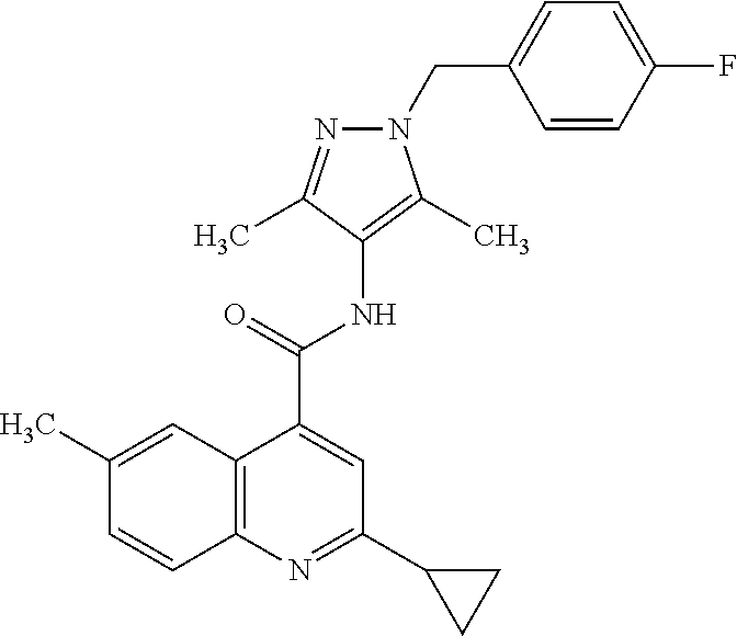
C12=C(C=C(C)C=C1)C(C(NC1=C(C)N(CC3=CC=C(F)C=C3)N=C1C)=O)=CC(C1CC1)=N2
